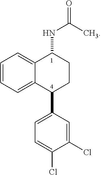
C1=CC=C2C(=C1)C(NC(=O)C)CCC2C1=CC=C(Cl)C(Cl)=C1
